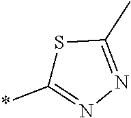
S1C(*)=NN=C1C
